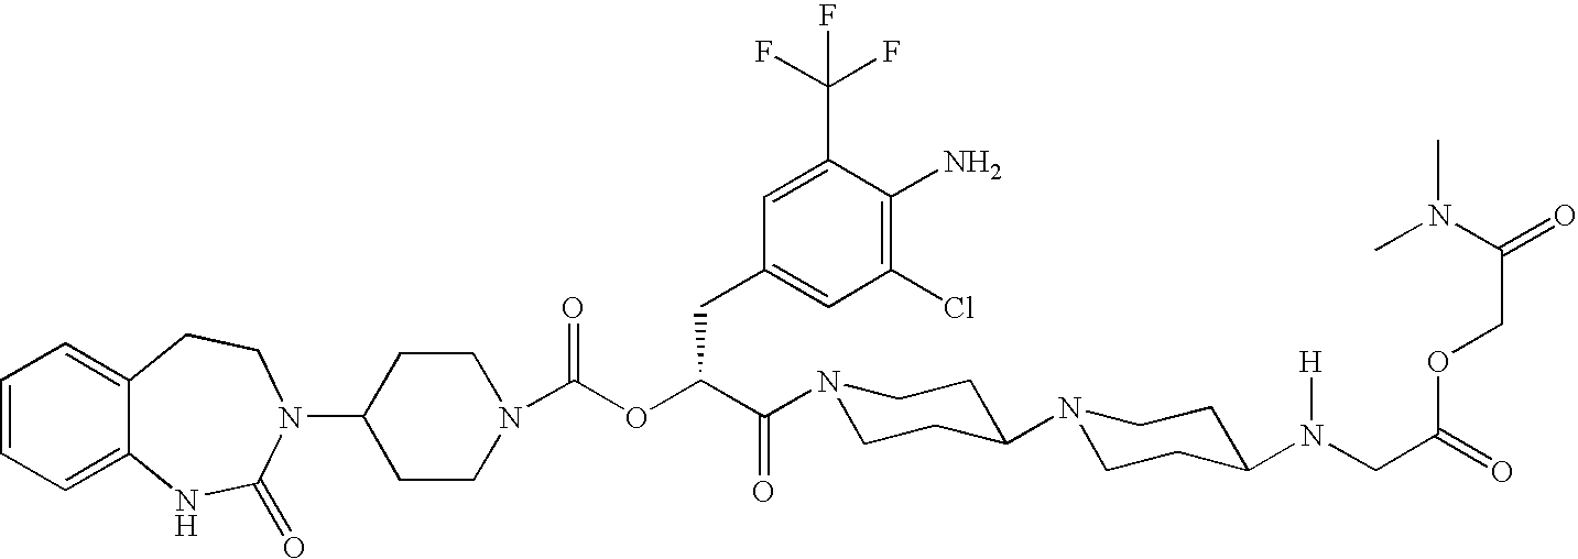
C1(N2C(=O)NC3=CC=CC=C3CC2)CCN(C(OC(C(N2CCC(N3CCC(N(CC(=O)OCC(N(C)C)=O)[H])CC3)CC2)=O)CC2=CC(Cl)=C(N)C(C(F)(F)F)=C2)=O)CC1
